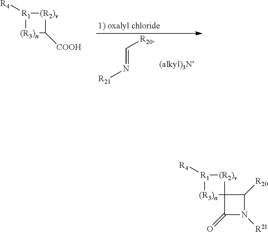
C(=N[R21])[R20].[(R2)v]1[R1]([R4])[(R3)n]C1[COOH].[(R2)v]1[R1]([R4])[(R3)n]C12C(=O)N([R21])C2[R20]
